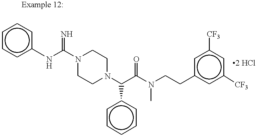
N1(C(Nc2ccccc2)=N)CCN(C(C(N(C)CCc2cc([CF3])cc([CF3])c2)=O)c2ccccc2)CC1
